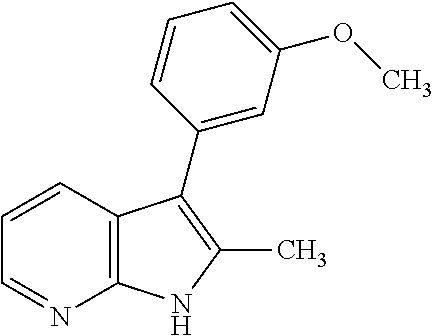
C12=C(C=CC=N1)C(C1=CC(OC)=CC=C1)=C(C)N2
